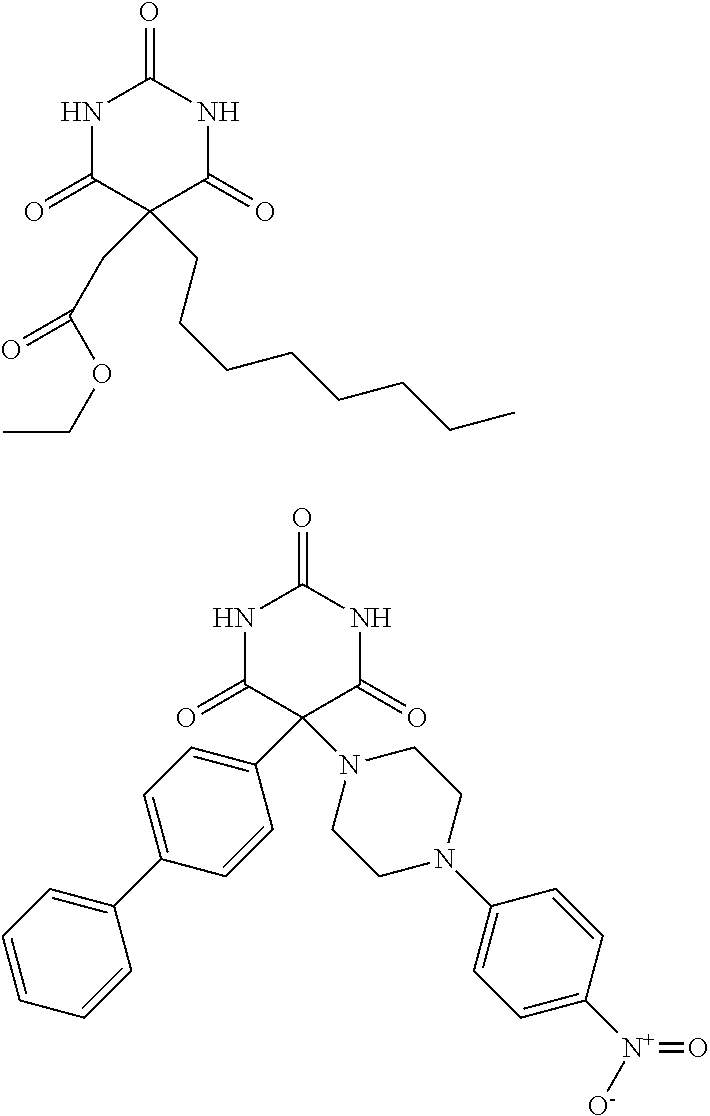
N1C(=O)C(CC(OCC)=O)(CCCCCCCC)C(=O)NC1=O.N1C(=O)C(C2=CC=C(C3=CC=CC=C3)C=C2)(N2CCN(C3=CC=C([N+]([O-])=O)C=C3)CC2)C(=O)NC1=O
